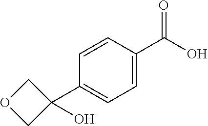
C1(C2(O)COC2)=CC=C(C(O)=O)C=C1
